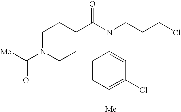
C1=CC([Me])=C(Cl)C=C1N(CCCCl)C(C1CCN(C([Me])=O)CC1)=O
